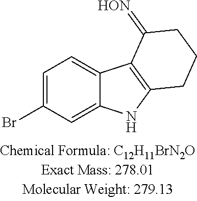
BrC1=CC=C2C(=C1)NC1=C2C(=[HON])CCC1
